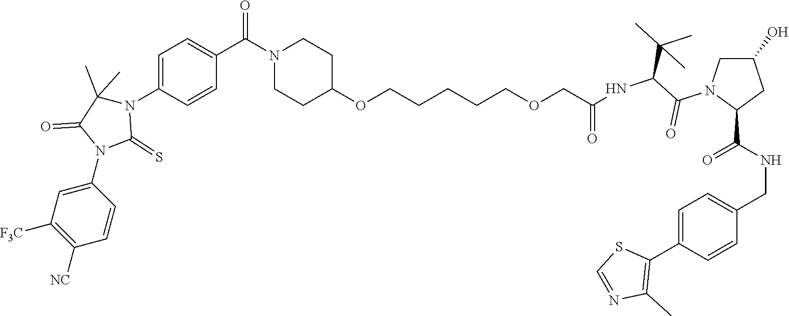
C(OCCCCCOC1CCN(C(=O)C2=CC=C(N3C(C)(C)C(=O)N(C4=CC([F3C])=C([NC])C=C4)C3=S)C=C2)CC1)C(NC(C(N1C(C(NCC2=CC=C(C3=C(C)N=CS3)C=C2)=O)CC(O)C1)=O)C(C)(C)C)=O
